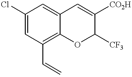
C12=C(C=C)C=C(Cl)C=C1C=C([CO2H])C([CF3])O2
